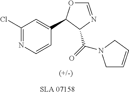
C1(Cl)=NC=CC(C2OC=NC2C(=O)N2CC=CC2)=C1
